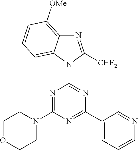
N1=C(N2CCOCC2)N=C(C2=CC=CN=C2)N=C1N1C([CHF2])=NC2=C([OMe])C=CC=C12
